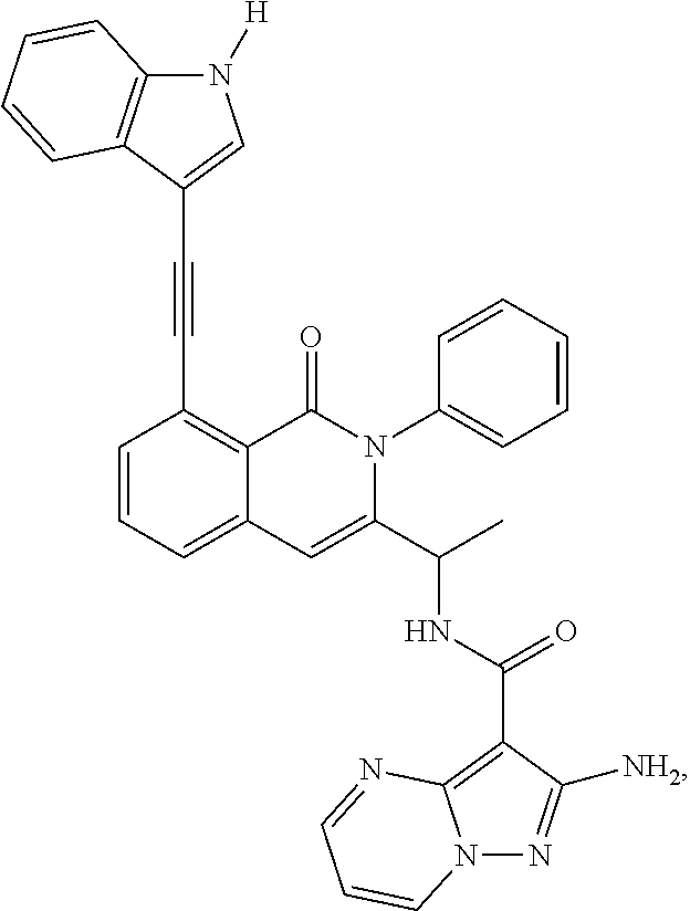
C1(C#CC2=CN([H])C3=C2C=CC=C3)=C2C(=CC=C1)C=C(C(C)NC(C1=C3N(N=C1[NH2])C=CC=N3)=O)N(C1=CC=CC=C1)C2=O
